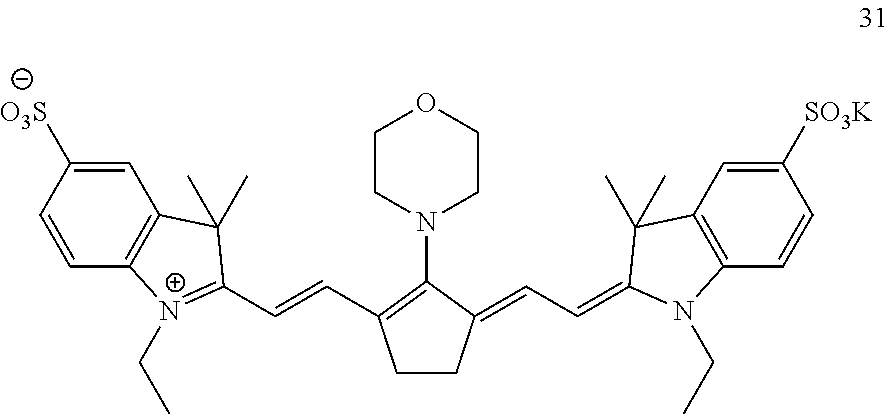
C1=C([O3S])C=CC2=C1C(C)(C)C(C=CC1=C(N3CCOCC3)C(=CC=C3N(CC)C4=C(C=C([SO3K])C=C4)C3(C)C)CC1)=[N+]2CC
